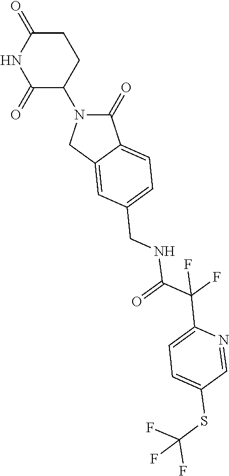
C1(=O)N(C2CCC(=O)NC2=O)CC2=CC(CNC(=O)C(F)(F)C3=CC=C(SC(F)(F)F)C=N3)=CC=C12
